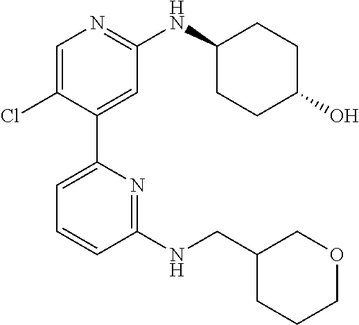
C1=C(Cl)C(C2=CC=CC(NCC3CCCOC3)=N2)=CC(NC2CCC(O)CC2)=N1
